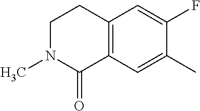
C1N(C)C(=O)C2=C(C1)C=C(F)C(C)=C2
